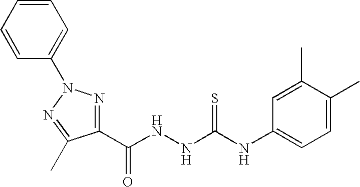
C1(N2N=C(C(NNC(NC3=CC=C(C)C(C)=C3)=S)=O)C(C)=N2)=CC=CC=C1
